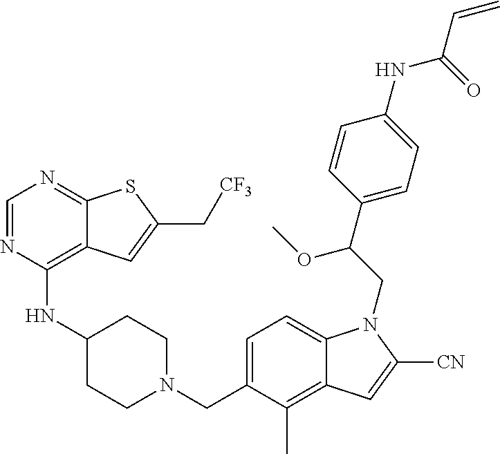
C1=NC(NC2CCN(CC3=CC=C4C(=C3C)C=C([CN])N4CC(C3=CC=C(NC(=O)C=C)C=C3)OC)CC2)=C2C(=N1)SC(C[CF3])=C2
